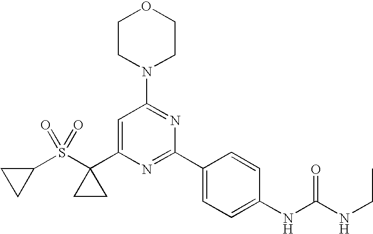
C1CC1S(C1(C2=CC(N3CCOCC3)=NC(C3=CC=C(NC(=O)NCC)C=C3)=N2)CC1)(=O)=O
